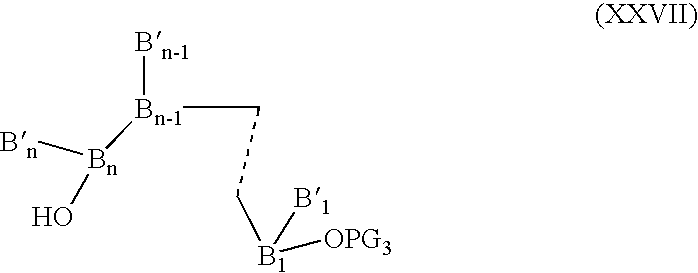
[B1]([B1])(CC[Bn-1]([Bn]([Bn])O)[Bn-1])[OPG3]
